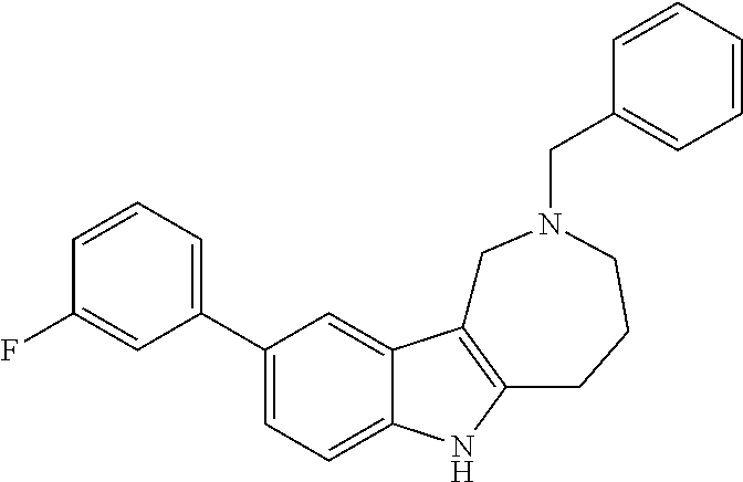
C1(C2=CC=CC(F)=C2)=CC=C2C(=C1)C1=C(N2)CCCN(CC2=CC=CC=C2)C1
